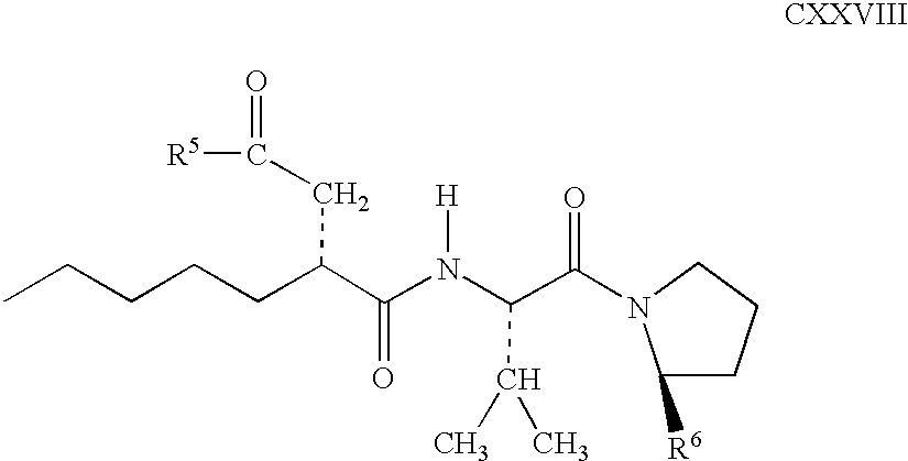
C(=O)(N(C(C(=O)N1C([R6])CCC1)C(C)C)[H])C(CC(=O)[R5])CCCCC
